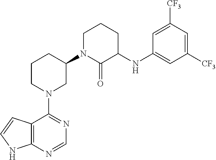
C12=C(N=CN=C1N1CC(N3C(=O)C(NC4=CC([CF3])=CC([CF3])=C4)CCC3)CCC1)NC=C2
